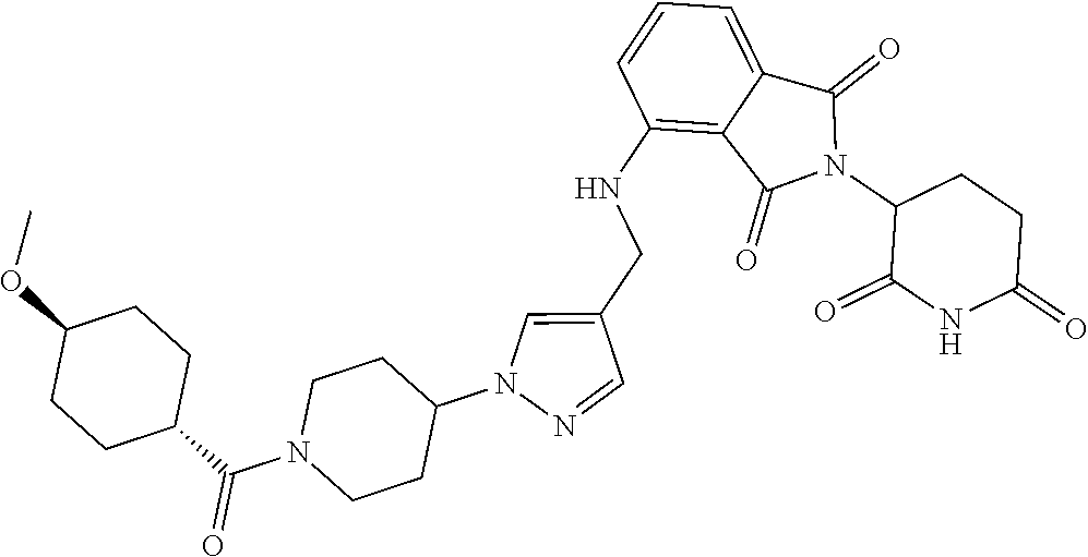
C1(NCC2=CN(C3CCN(C(C4CCC(OC)CC4)=O)CC3)N=C2)=C2C(=CC=C1)C(=O)N(C1C(=O)NC(=O)CC1)C2=O
